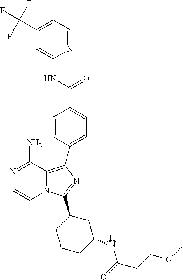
N1=C(N)C2=C(C3=CC=C(C(=O)NC4=CC(C(F)(F)F)=CC=N4)C=C3)N=C(C3CCCC(NC(CCOC)=O)C3)N2C=C1
